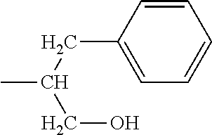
C(O)C(CC1=CC=CC=C1)C
